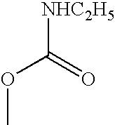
[NHC2H5]C(OC)=O
